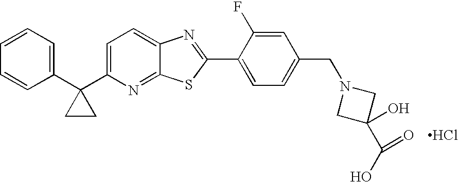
C1=CC=C(C2(C3=CC=C4C(=N3)SC(C3=CC=C(CN5CC(C(O)=O)(O)C5)C=C3F)=N4)CC2)C=C1.Cl
